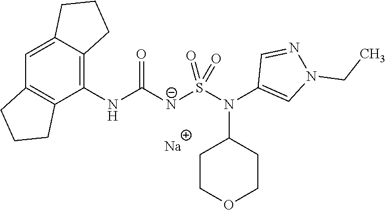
C1(NC([N-]S(N(C2=CN(CC)N=C2)C2CCOCC2)(=O)=O)=O)=C2C(=CC3=C1CCC3)CCC2.[Na]
